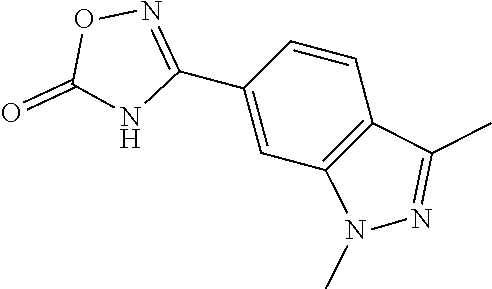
C1=CC2=C(C=C1C1=NOC(=O)N1)N(C)N=C2C
